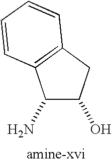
C1(N)C(O)CC2=C1C=CC=C2
